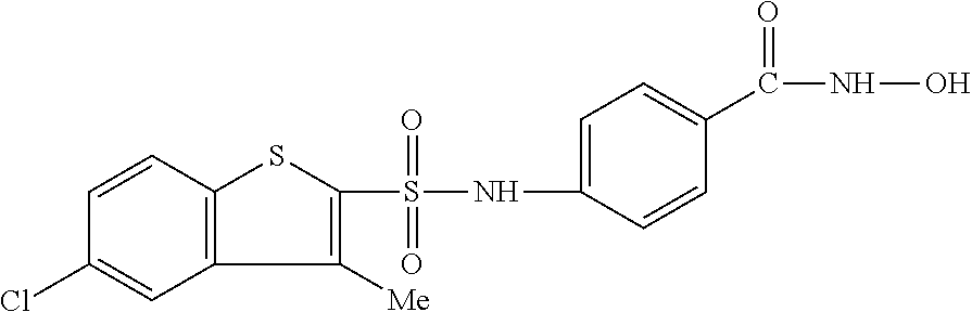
C1=CC2=C(C=C1Cl)C([Me])=C(S(=O)(=O)NC1=CC=C(C(=O)NO)C=C1)S2
